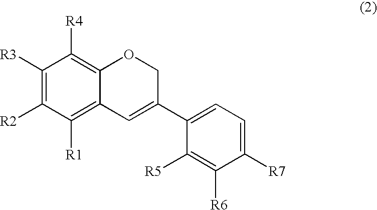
C1([R3])=C([R2])C([R1])=C2C(=C1[R4])OCC(C1=CC=C([R7])C([R6])=C1[R5])=C2
